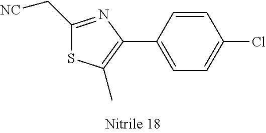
C1(C[NC])=NC(C2=CC=C(Cl)C=C2)=C(C)S1
